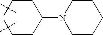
C(C(CCC(C)(C)C)N1CCCCC1)CC(C)(C)C
